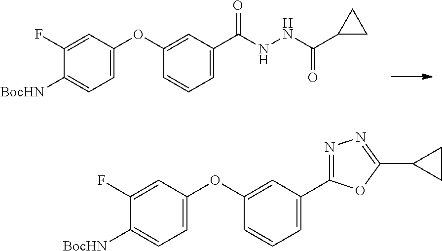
C1=C(OC2=CC(C3=NN=C(C4CC4)O3)=CC=C2)C=C(F)C([BocHN])=C1.C1=C(OC2=CC(C(NNC(C3CC3)=O)=O)=CC=C2)C=C(F)C([BocHN])=C1
